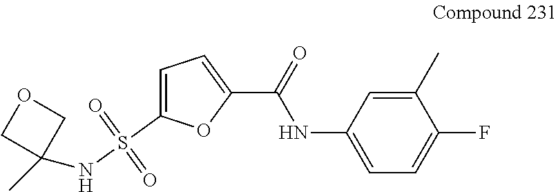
C1=C(C)C(F)=CC=C1NC(C1=CC=C(S(=O)(=O)NC2(C)COC2)O1)=O
